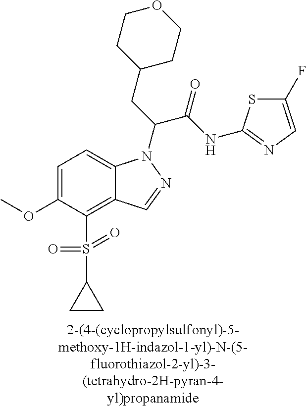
C12=C(S(=O)(=O)C3CC3)C(OC)=CC=C1N(C(CC1CCOCC1)C(NC1=NC=C(F)S1)=O)N=C2
